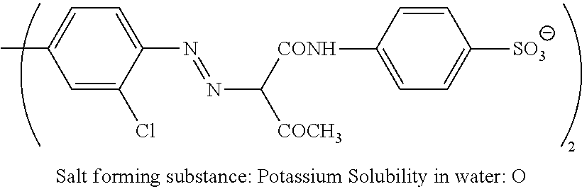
C1=C(Cl)C(N=NC([COCH3])[CONH]C2=CC=C([SO3])C=C2)=CC=C1C
